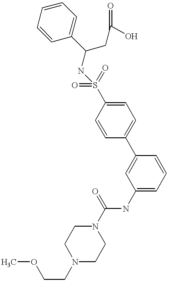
C1(C(CC(O)=O)NS(C2=CC=C(C3=CC(NC(N4CCN(CCOC)CC4)=O)=CC=C3)C=C2)(=O)=O)=CC=CC=C1
